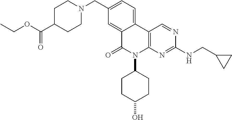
C12=CC=C(CN3CCC(C(=O)OCC)CC3)C=C1C(=O)N(C1CCC(O)CC1)C1=C2C=NC(NCC2CC2)=N1
